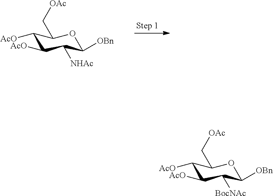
C1([AcO])C([AcO])C([NHAc])C([OBn])OC1C[OAc].C1([AcO])C([AcO])C([BocNAc])C([OBn])OC1C[OAc]
